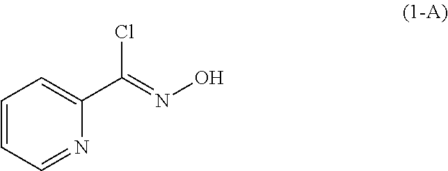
C1=CC=NC(C(=NO)Cl)=C1
